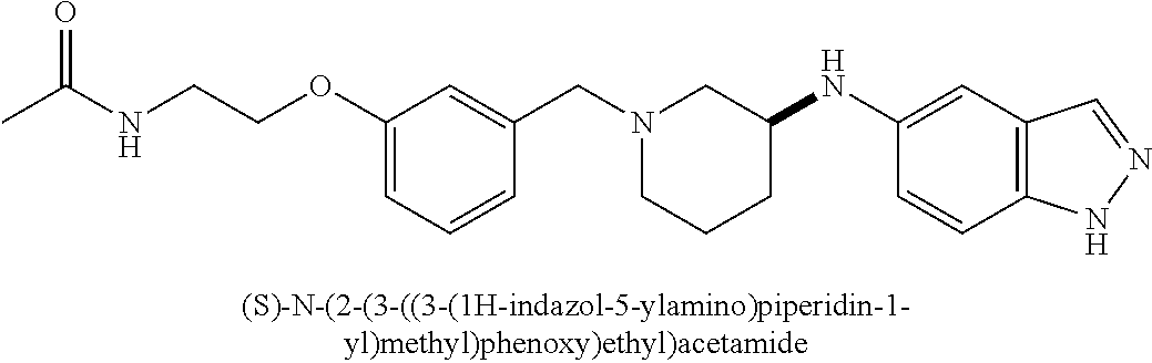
N1(CC2=CC(OCCNC(C)=O)=CC=C2)CCCC(NC2=CC3=C(C=C2)NN=C3)C1
